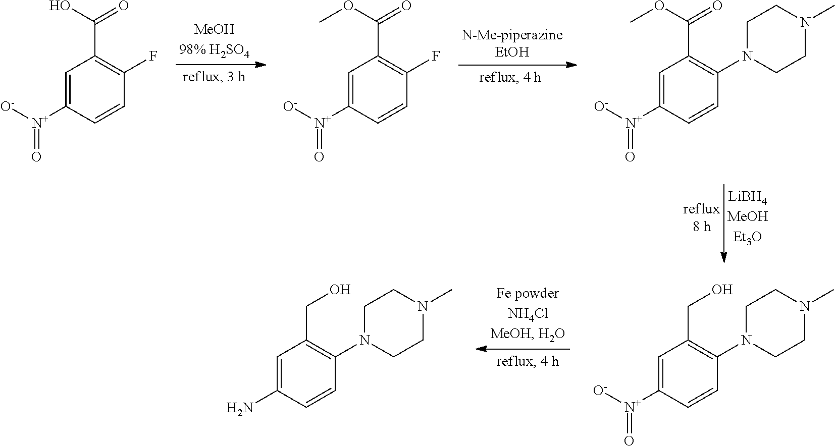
C1=C([N+]([O-])=O)C=CC(F)=C1C(O)=O.C1=C([N+]([O-])=O)C=CC(F)=C1C(OC)=O.C1=C([N+]([O-])=O)C=CC(N2CCN(C)CC2)=C1C(OC)=O.C1=C([N+]([O-])=O)C=CC(N2CCN(C)CC2)=C1CO.C1=C(N)C=CC(N2CCN(C)CC2)=C1CO
